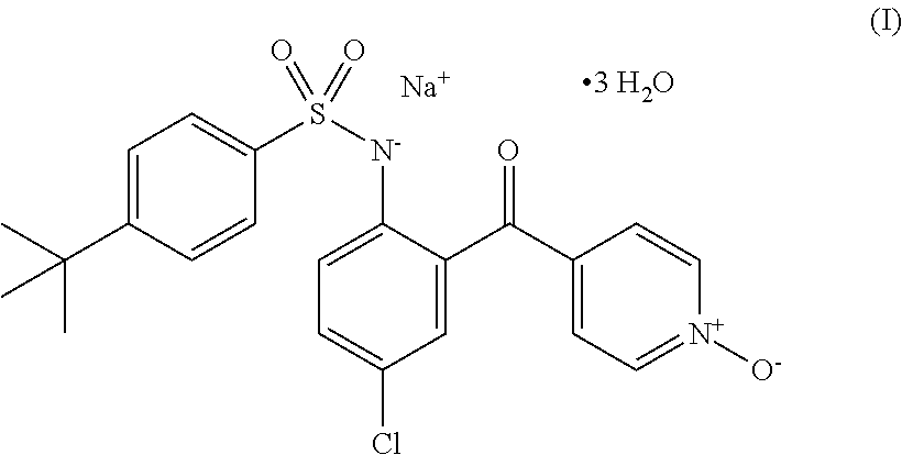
C1=C(C(C)(C)C)C=CC(S([N-]C2=CC=C(Cl)C=C2C(=O)C2=CC=[N+]([O-])C=C2)(=O)=O)=C1.[Na]
